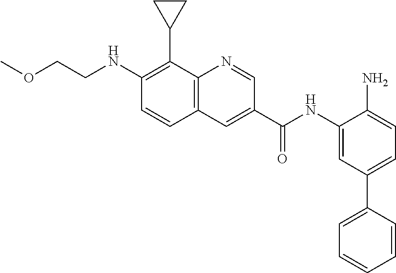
C(NC1=C(C2CC2)C2=C(C=C1)C=C(C(NC1=CC(C3=CC=CC=C3)=CC=C1N)=O)C=N2)COC
